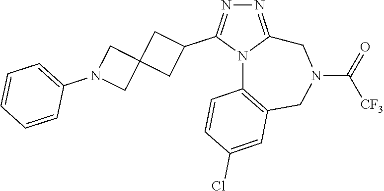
N1=C2N(C(C3CC4(C3)CN(C3=CC=CC=C3)C4)=N1)C1=C(CN(C(=O)[CF3])C2)C=C(Cl)C=C1
